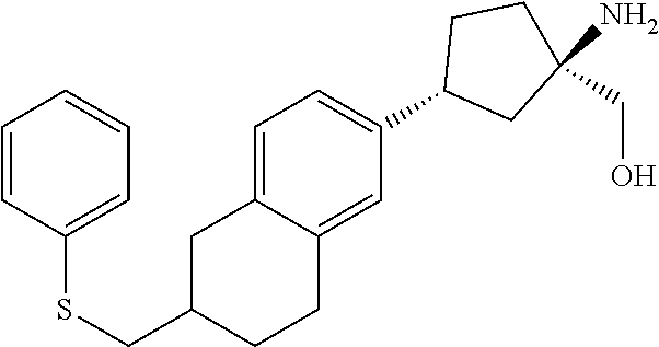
C1=C2C(=CC(C3CC(N)(CO)CC3)=C1)CCC(CSC1=CC=CC=C1)C2
